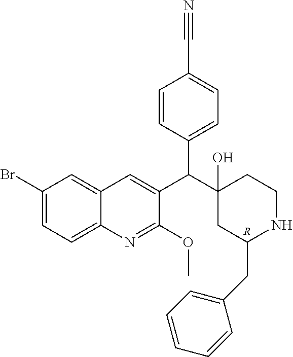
C1(Br)=CC=C2C(=C1)C=C(C(C1(O)CC(CC3=CC=CC=C3)NCC1)C1=CC=C(C#N)C=C1)C(OC)=N2.[R]
